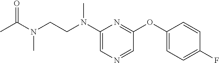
C1(N(CCN(C)C(=O)C)C)=CN=CC(OC2=CC=C(F)C=C2)=N1
